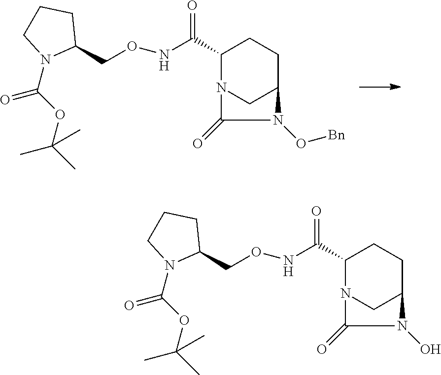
C1(C(NOCC2CCCN2C(OC(C)(C)C)=O)=O)N2CC(CC1)N(O[Bn])C2=O.C1(C(NOCC2CCCN2C(OC(C)(C)C)=O)=O)N2CC(CC1)N(O)C2=O
